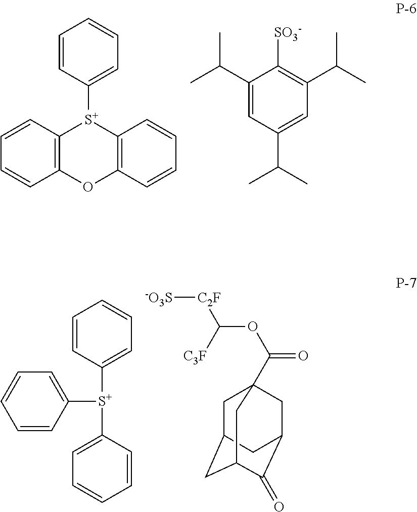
C1=CC([S+]2C3=C(OC4=C2C=CC=C4)C=CC=C3)=CC=C1.C1(C(C)C)=CC(C(C)C)=CC(C(C)C)=C1[SO3-].C1=CC([S+](C2=CC=CC=C2)C2=CC=CC=C2)=CC=C1.[-O3S][C2F]C([C3F])OC(=O)C12CC3CC(C(=O)C(C1)C3)C2
